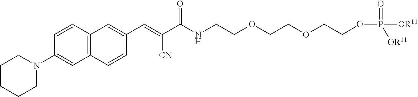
C12=C(C=CC(N3CCCCC3)=C1)C=C(C=C(C(NCCOCCOCCOP(=O)([OR11])[OR11])=O)[CN])C=C2
